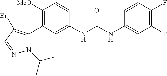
C1([MeO])=C(C2=C(Br)C=NN2C(C)C)C=C(NC(NC2=CC(F)=C(F)C=C2)=O)C=C1
